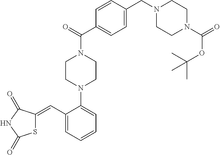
S1C(=CC2=CC=CC=C2N2CCN(C(C3=CC=C(CN4CCN(C(=O)OC(C)(C)C)CC4)C=C3)=O)CC2)C(=O)NC1=O
